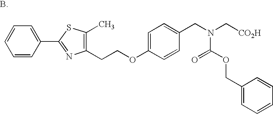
C1=CC(C2=NC(CCOC3=CC=C(CN(C[CO2H])C(OCC4=CC=CC=C4)=O)C=C3)=C(C)S2)=CC=C1
